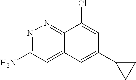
N1=C(N)C=C2C(=N1)C(Cl)=CC(C1CC1)=C2
